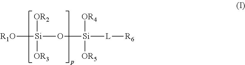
[R1O][Si](O[Si]([L][R6])([OR4])[OR5])([OR2])[OR3]
